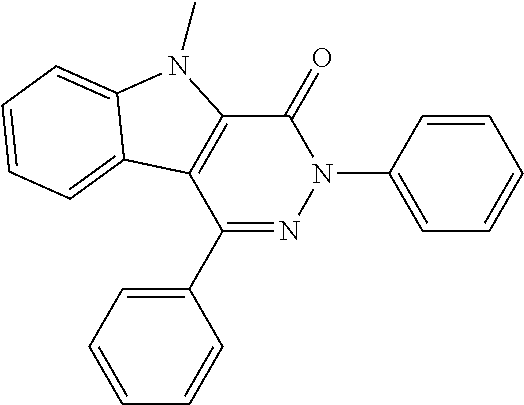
C1(C2=CC=CC=C2)=NN(C2=CC=CC=C2)C(=O)C2=C1C1=CC=CC=C1N2C
